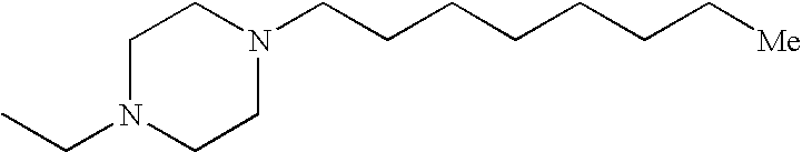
CCN1CCN(CCCCCCC[Me])CC1
